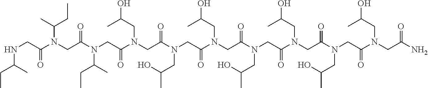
N(CC(N(CC(N(CC(N(CC(N(CC(N(CC(N(CC(N(CC(N(CC(N(CC(N)=O)CC(C)O)=O)CC(C)O)=O)CC(O)C)=O)CC(C)O)=O)CC(O)C)=O)CC(C)O)=O)CC(C)O)=O)C(CC)C)=O)C(C)CC)=O)C(CC)C
